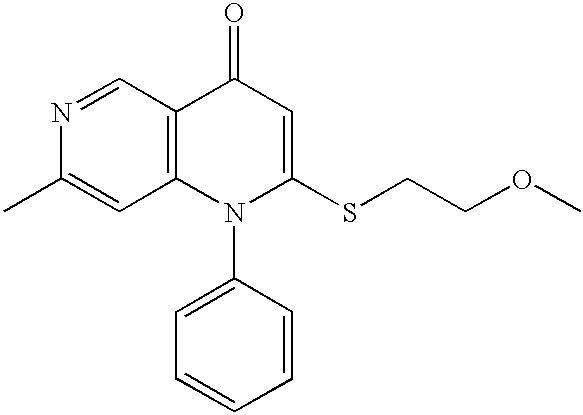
N1=CC2=C(C=C1C)N(C1=CC=CC=C1)C(SCCOC)=CC2=O
